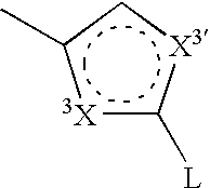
[3X]1c([L])[X3]cc1C
